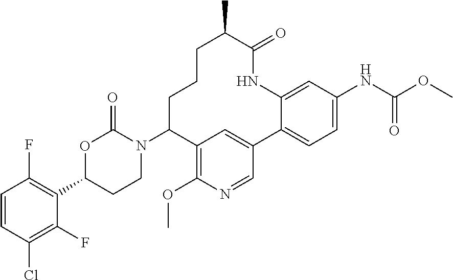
C1=CC(Cl)=C(F)C(C2CCN(C3CCCC(C)C(=O)NC4=CC(NC(OC)=O)=CC=C4C4=CC3=C(OC)N=C4)C(=O)O2)=C1F
